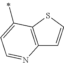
C12=C(SC=C1)C(C)=CC=N2
